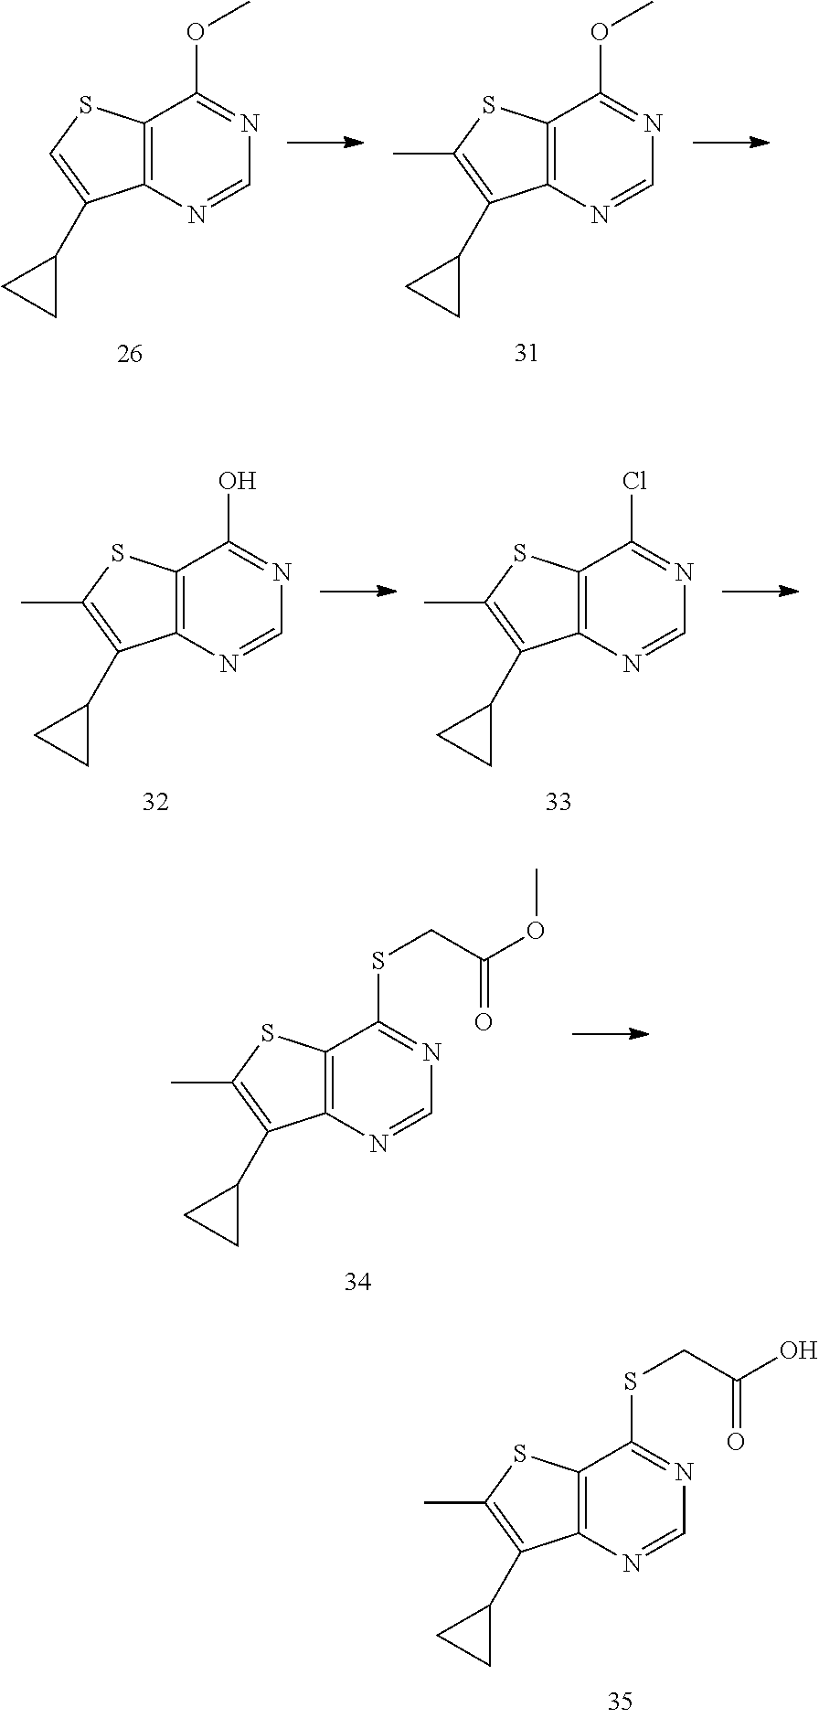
C12=C(N=CN=C1OC)C(C1CC1)=CS2.C12=C(N=CN=C1OC)C(C1CC1)=C(C)S2.C12=C(N=CN=C1Cl)C(C1CC1)=C(C)S2.C12=C(N=CN=C1O)C(C1CC1)=C(C)S2.C12=C(N=CN=C1SCC(OC)=O)C(C1CC1)=C(C)S2.C12=C(N=CN=C1SCC(O)=O)C(C1CC1)=C(C)S2
